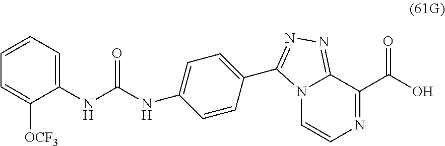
C1(NC(NC2=CC=C(C3=NN=C4N3C=CN=C4C(O)=O)C=C2)=O)=CC=CC=C1[OCF3]
